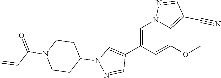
C1=C(C2=CN(C3CCN(C(C=C)=O)CC3)N=C2)C=C(OC)C2=C(C#N)C=NN12
